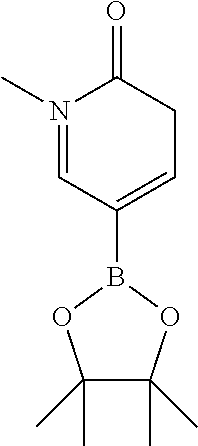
C1(B2OC(C)(C)C(C)(C)O2)=CCC(=O)N(C)=C1
